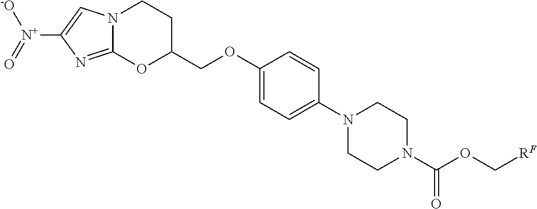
N12C(=NC([N+]([-O])=O)=C1)OC(COC1=CC=C(N3CCN(C(OC[RF])=O)CC3)C=C1)CC2
